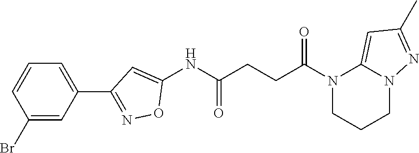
C1(NC(CCC(N2CCCN3C2=CC(C)=N3)=O)=O)=CC(C2=CC=CC(Br)=C2)=NO1
